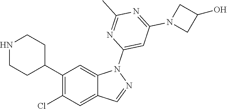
C1(C2CCNCC2)=C(Cl)C=C2C(=C1)N(C1=CC(N3CC(O)C3)=NC(C)=N1)N=C2
